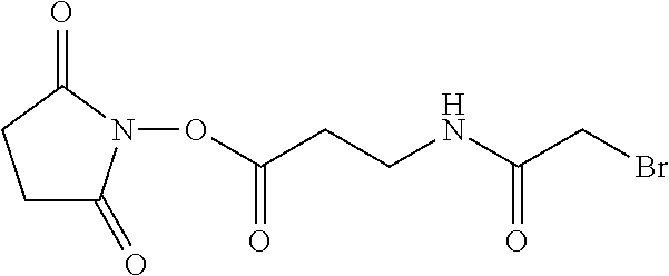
C(ON1C(=O)CCC1=O)(CCNC(CBr)=O)=O
